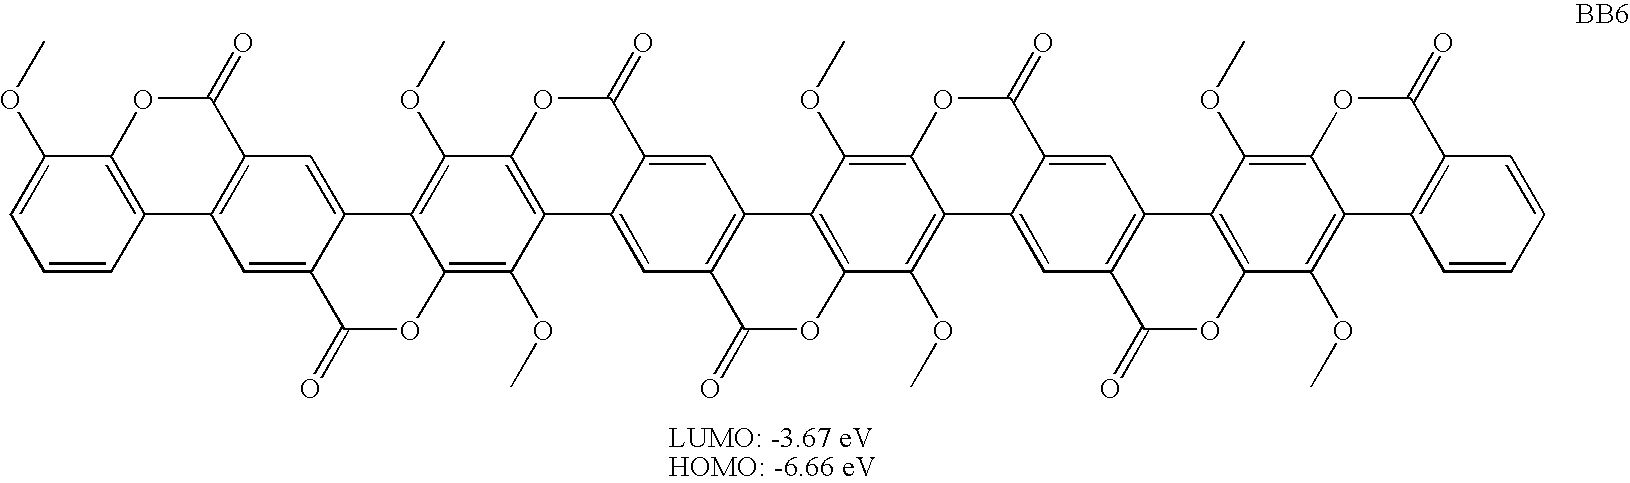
C1=CC=C(OC)C2=C1C1=C(C(=O)O2)C=C2C(=C1)C(=O)OC1=C(OC)C3=C(C(OC)=C21)OC(=O)C1=CC2=C(C=C31)C(=O)OC1=C2C(OC)=C2C(=C1OC)C1=CC3=C(C=C1C(=O)O2)C1=C(OC3=O)C(OC)=C2C(=C1OC)OC(=O)C1=C2C=CC=C1
